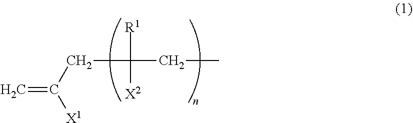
C=C(CC(CC)([R1])[X2])[X1]
